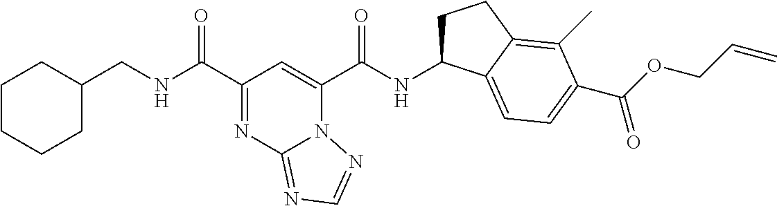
C1CCCC(CNC(C2=NC3=NC=NN3C(C(NC3CCC4=C(C)C(C(OCC=C)=O)=CC=C34)=O)=C2)=O)C1
